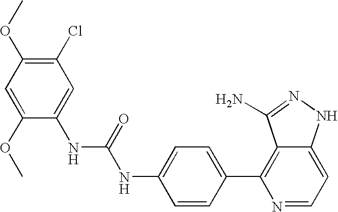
C1=C(OC)C(NC(NC2=CC=C(C3=C4C(=CC=N3)NN=C4N)C=C2)=O)=CC(Cl)=C1OC
